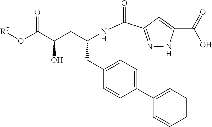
O(C(C(CC(NC(C1=NNC(C(O)=O)=C1)=O)CC1=CC=C(C2=CC=CC=C2)C=C1)O)=O)[R7].[H].[H]
